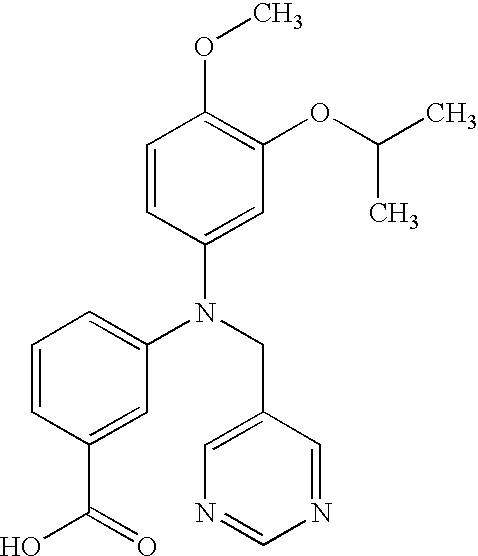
N(CC1=CN=CN=C1)(C1=CC=CC(C(O)=O)=C1)C1=CC(OC(C)C)=C(OC)C=C1
